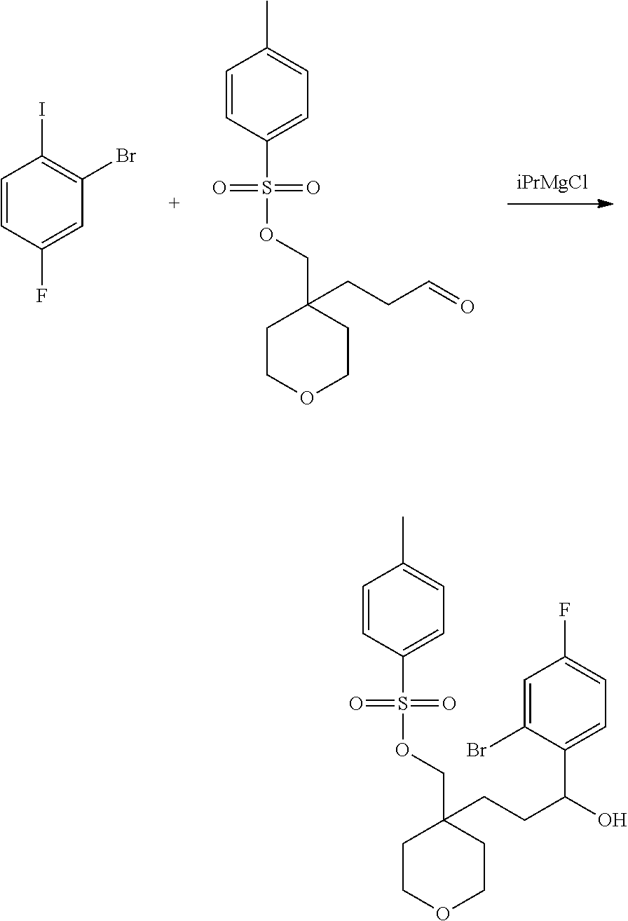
[iPrMgCl].C1=CC(F)=CC(Br)=C1I.C1COCCC1(COS(C1=CC=C(C)C=C1)(=O)=O)CCC=O.C1COCCC1(COS(C1=CC=C(C)C=C1)(=O)=O)CCC(O)C1=CC=C(F)C=C1Br
